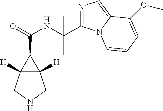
C12([H])C([H])(CNC1)C2C(=O)NC(C)(C)C1=NC=C2N1C=CC=C2OC
